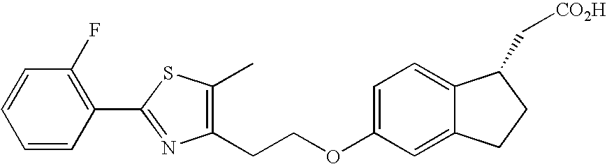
C1=CC(F)=C(C2=NC(CCOC3=CC=C4C(=C3)CCC4C[CO2H])=C(C)S2)C=C1
